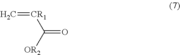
C=[CR1]C(=O)[OR2]
